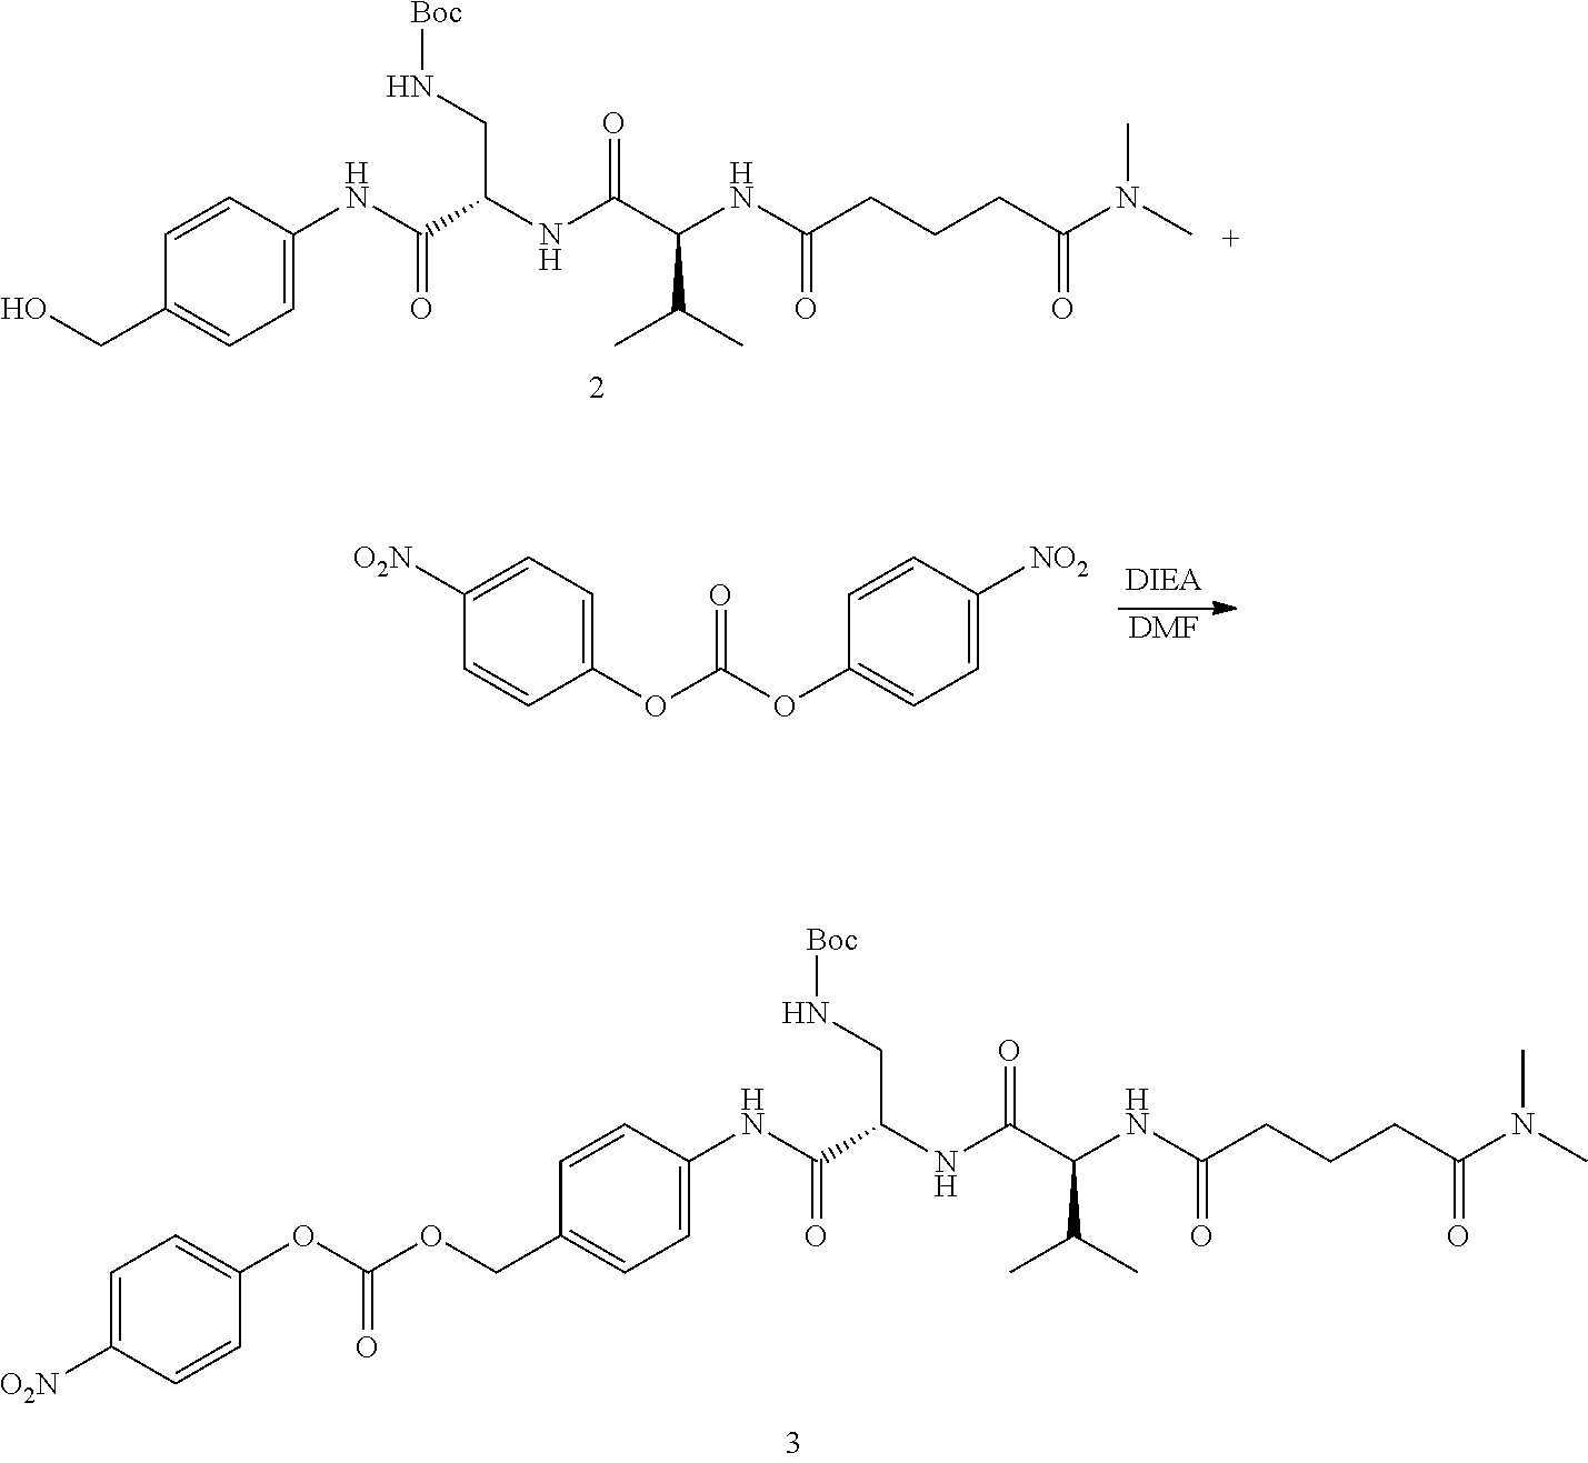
N(C(C(NC(C(NC(CCCC(N(C)C)=O)=O)C(C)C)=O)CN[Boc])=O)C1=CC=C(CO)C=C1.[DMF].O=C(OC1=CC=C([NO2])C=C1)OC1=CC=C([O2N])C=C1.N(C(C(NC(C(NC(CCCC(N(C)C)=O)=O)C(C)C)=O)CN[Boc])=O)C1=CC=C(COC(OC2=CC=C([O2N])C=C2)=O)C=C1
